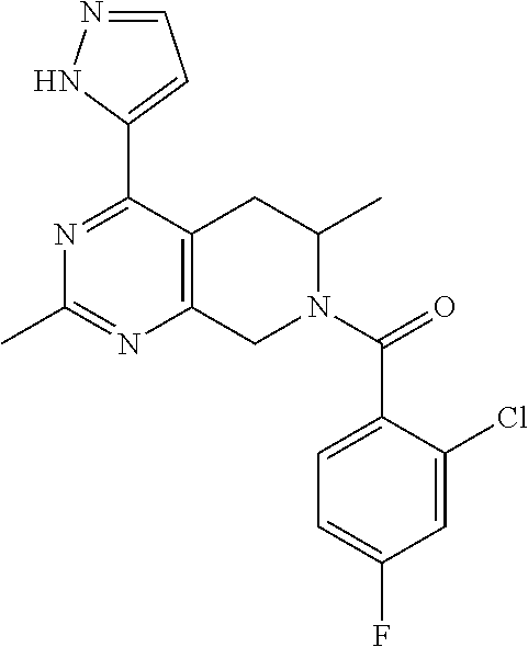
N1=C(C2=CC=NN2)C2=C(N=C1C)CN(C(=O)C1=CC=C(F)C=C1Cl)C(C)C2
